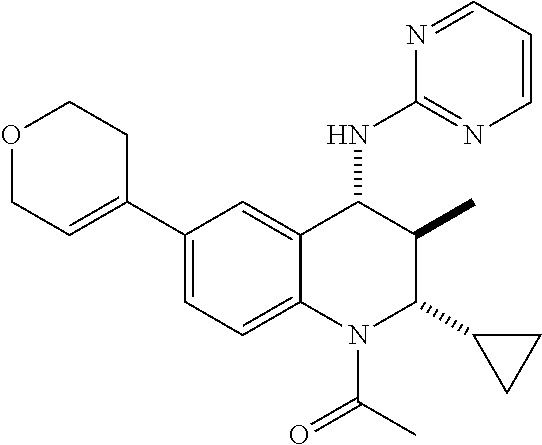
C1(C2=CCOCC2)=CC=C2C(=C1)C(NC1=NC=CC=N1)C(C)C(C1CC1)N2C(C)=O
